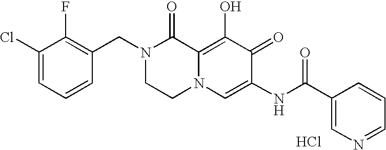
C1(Cl)=CC=CC(CN2CCN3C(=C(O)C(=O)C(NC(C4=CN=CC=C4)=O)=C3)C2=O)=C1F.Cl
